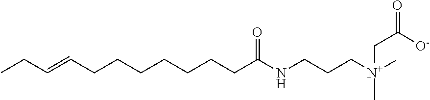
C(=CCCCCCCCC(NCCC[N+](C)(CC(=O)[O-])C)=O)CC
